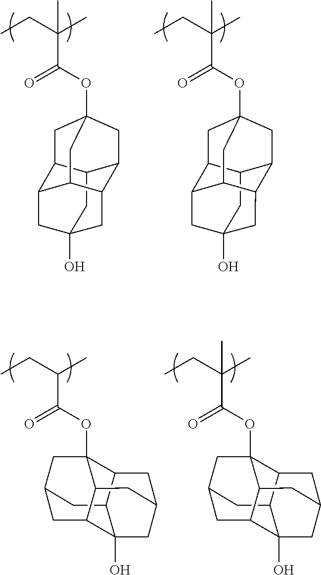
C12CC3(O)CC4C5C(C1CC(OC(C(CC)(C)C)=O)(CC24)C5)C3.CCC(C)(C(=O)OC12CC3C4CC5(O)CC(C(C3C5)C1)C4C2)C.CCC(C)C(=O)OC12C3C4C5(O)C(CC(C4)C1)C2CC(C3)C5.CCC(C)(C(=O)OC12C3C4C5(O)C(CC(C4)C1)C2CC(C3)C5)C
